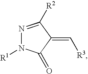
N1=C([R2])C(=C[R3])C(=O)N1[R1]
